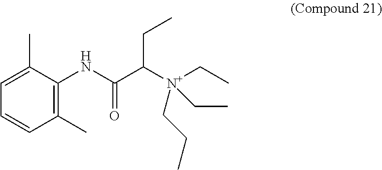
C1(C)=C(NC(C(CC)[N+](CC)(CC)CCC)=O)C(C)=CC=C1
